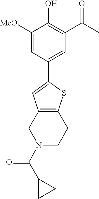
C1=C([MeO])C(O)=C(C(=O)C)C=C1C1=CC2=C(CCN(C(C3CC3)=O)C2)S1
